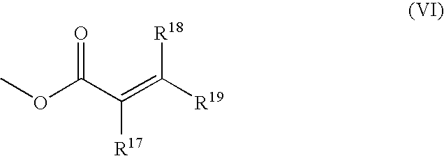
O=C(C(=C([R18])[R19])[R17])OC
